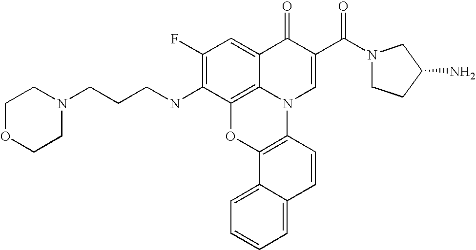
C1(F)=C(NCCCN2CCOCC2)C2=C3C(=C1)C(=O)C(C(N1CCC(N)C1)=O)=CN3C1=C(O2)C2=CC=CC=C2C=C1
